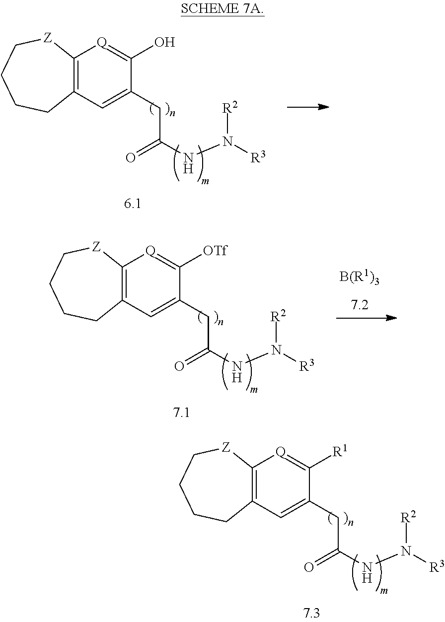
C12=C(C=C(CC(NN([R3])[R2])=O)C(O)=[Q]1)CCCC[Z]2.C12=C(C=C(CC(NN([R3])[R2])=O)C([OTf])=[Q]1)CCCC[Z]2.[B(R1)3].C12=C(C=C(CC(NN([R3])[R2])=O)C([R1])=[Q]1)CCCC[Z]2
